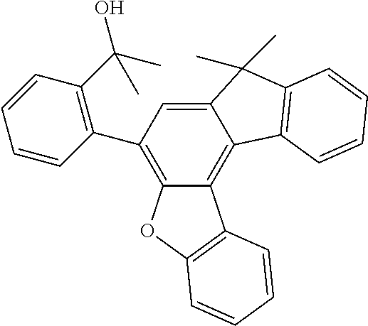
C1(C2=C(C(C)(O)C)C=CC=C2)=C2C(=C3C(=C1)C(C)(C)C1=C3C=CC=C1)C1=C(O2)C=CC=C1
